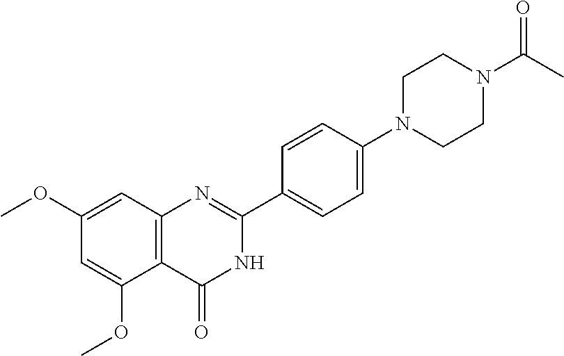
C1(OC)=CC2=C(C(OC)=C1)C(=O)NC(C1=CC=C(N3CCN(C(C)=O)CC3)C=C1)=N2
